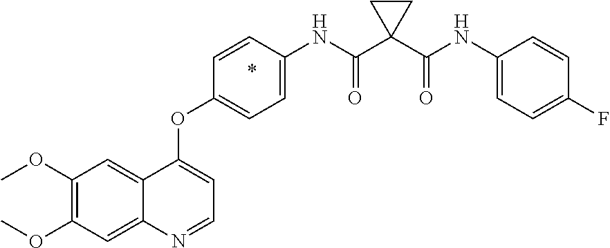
C1(OC)=C(OC)C=C2C(=C1)C(OC1=CC=C(NC(C3(C(=O)NC4=CC=C(F)C=C4)CC3)=O)C=C1)=CC=N2
